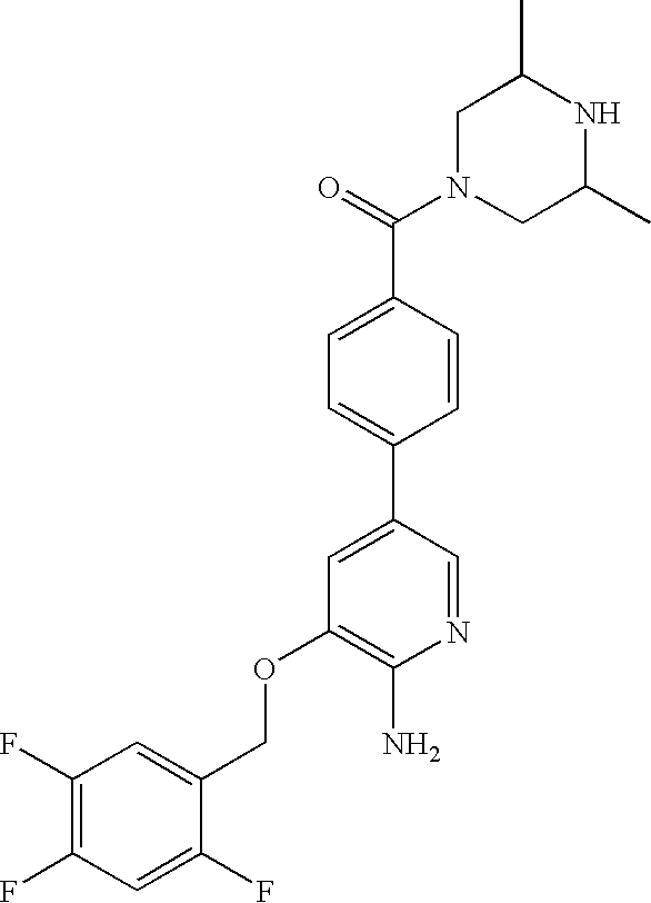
C1N(C(=O)C2=CC=C(C3=CC(OCC4=CC(F)=C(F)C=C4F)=C(N)N=C3)C=C2)CC(C)NC1C
